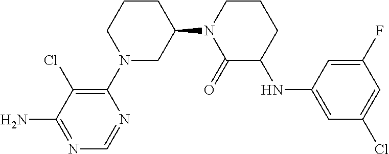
C1(N2CC(N3C(=O)C(NC4=CC(Cl)=CC(F)=C4)CCC3)CCC2)=C(Cl)C(N)=NC=N1
